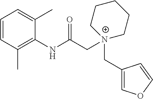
C1=CC=C(C)C(NC(C[N+]2(CC3=COC=C3)CCCCC2)=O)=C1C
